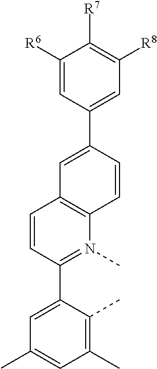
C1([R8])=C([R7])C([R6])=CC(C2=CC3=C(C=C2)N(C)=C(C2=CC(C)=CC(C)=C2C)C=C3)=C1
